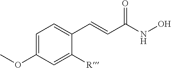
COC1=CC=C(C=CC(NO)=O)C([R])=C1
